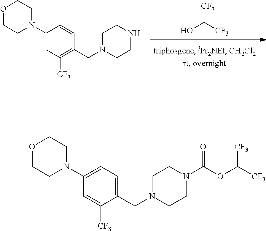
[CF3]C([CF3])O.C1(N2CCOCC2)=CC([CF3])=C(CN2CCNCC2)C=C1.C1(N2CCOCC2)=CC=C(CN2CCN(C(OC([CF3])[CF3])=O)CC2)C([CF3])=C1
